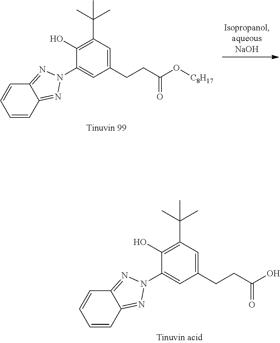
C1(N2N=C3C=CC=CC3=N2)=CC(CCC(O[C8H17])=O)=CC(C(C)(C)C)=C1O.C1(N2N=C3C=CC=CC3=N2)=CC(CCC(O)=O)=CC(C(C)(C)C)=C1O
